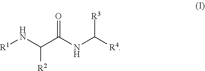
[R1]NC(C(NC([R4])[R3])=O)[R2]
